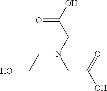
C(N(CC(O)=O)CC(=O)O)CO
